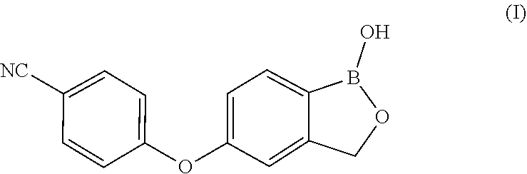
C1=CC(OC2=CC=C3C(=C2)COB3O)=CC=C1[NC]
